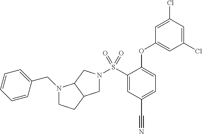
C1=CC(CN2CCC3C2CN(S(C2=CC(C#N)=CC=C2OC2=CC(Cl)=CC(Cl)=C2)(=O)=O)C3)=CC=C1
